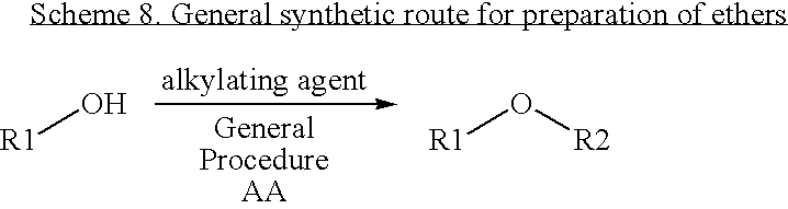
[R1]O[R2].[R1]O
